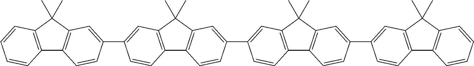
C12=C(C(C)(C)C3=C1C=CC(C1=CC4=C(C5=C(C4(C)C)C=C(C4=CC6=C(C7=C(C6(C)C)C=C(C6=CC8=C(C9=C(C8(C)C)C=CC=C9)C=C6)C=C7)C=C4)C=C5)C=C1)=C3)C=CC=C2
